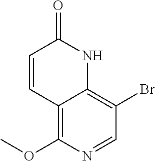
C12=C(OC)N=CC(Br)=C1NC(=O)C=C2
